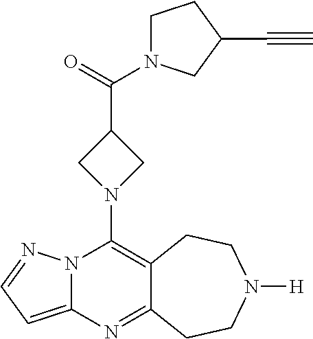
N12C(=CC=N1)N=C1C(=C2N2CC(C(=O)N3CCC(C#C)C3)C2)CCN([H])CC1
